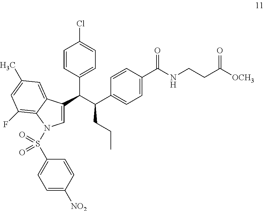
C1=CC(C(C(CCC)C2=CC=C(C(NCCC([OCH3])=O)=O)C=C2)C2=CN(S(C3=CC=C([NO2])C=C3)(=O)=O)C3=C(F)C=C(C)C=C23)=CC=C1Cl
